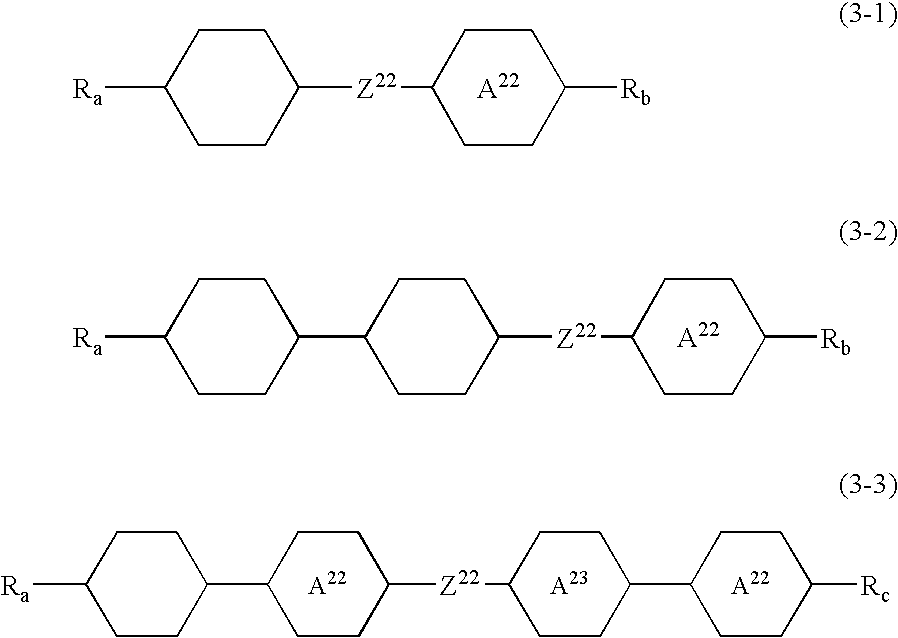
[Ra]C1CCC([Z22]C2CCC([Rb])CC2)CC1.C1(C2CCC([Z22]C3CCC([Rb])CC3)CC2)CCC([Ra])CC1.C1(C2CCC([Z22]C3CCC(C4CCC([Rc])CC4)CC3)CC2)CCC([Ra])CC1
